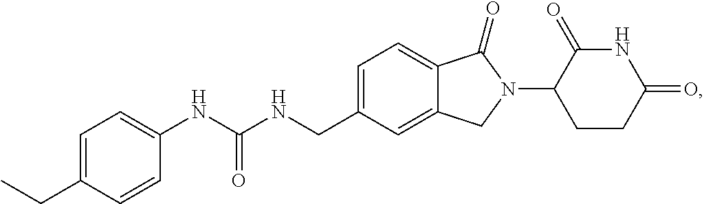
C1=C(CNC(NC2=CC=C(CC)C=C2)=O)C=C2C(=C1)C(=O)N(C1CCC(=O)NC1=O)C2
